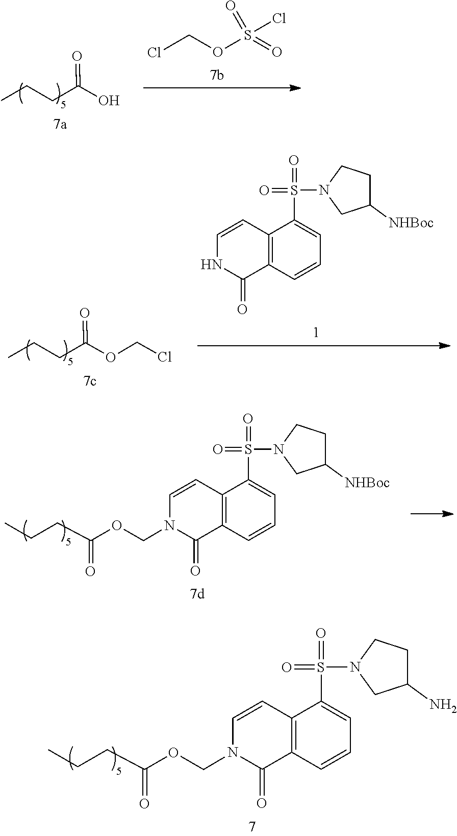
C1C(N)CCN1S(=O)(C1=CC=CC2=C1C=CN(COC(=O)CCC)C2=O)=O.C(CCC)(=O)O.C(Cl)OS(=O)(Cl)=O.C(CCC)(=O)OCCl.C1C([NHBoc])CCN1S(=O)(C1=CC=CC2=C1C=CNC2=O)=O.C1C([NHBoc])CCN1S(=O)(C1=CC=CC2=C1C=CN(COC(=O)CCC)C2=O)=O
